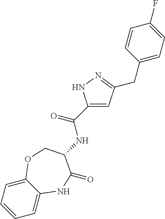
C1=C2C(=CC=C1)OCC(NC(C1=CC(CC3=CC=C(F)C=C3)=NN1)=O)C(=O)N2
